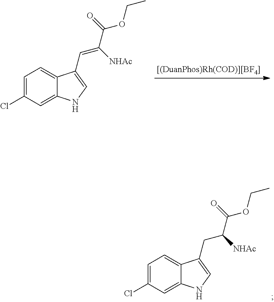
N1C=C(C=C(C(=O)OCC)[NHAc])C2=CC=C(Cl)C=C12.N1C=C(CC(C(=O)OCC)[NHAc])C2=CC=C(Cl)C=C12
